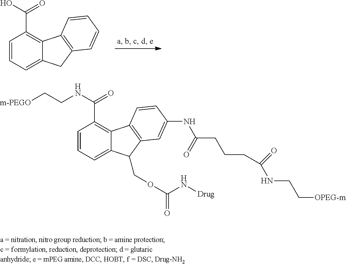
C1=CC=C2C(=C1C(O)=O)C1=C(C2)C=CC=C1.C1=CC=C2C(=C1C(NCC[m-PEGO])=O)C1=C(C2COC(N[Drug])=O)C=C(NC(CCCC(NCC[OPEG-m])=O)=O)C=C1
